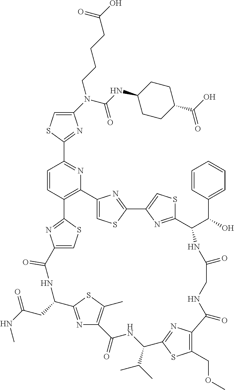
C1(N(C(NC2CCC(C(=O)O)CC2)=O)CCCCC(=O)O)=CSC(C2=NC3=C(C=C2)C2=NC(=CS2)C(=O)NC(CC(=O)NC)C2=NC(=C(C)S2)C(=O)NC(C(C)C)C2=NC(=C(COC)S2)C(=O)NCC(=O)NC(C(C2=CC=CC=C2)O)C2=NC(=CS2)C2=NC3=CS2)=N1
